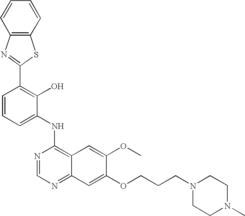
C1=CC=C(NC2=C3C(=NC=N2)C=C(OCCCN2CCN(C)CC2)C(OC)=C3)C(O)=C1C1=NC2=C(C=CC=C2)S1
